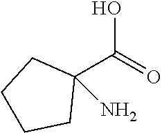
C1(C(O)=O)(N)CCCC1
